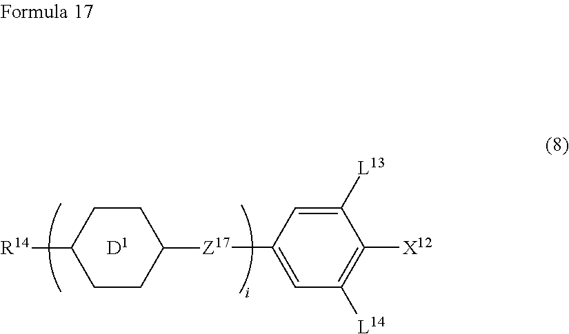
C1([Z17]C2CCC([R14])CC2)=CC([L14])=C([X12])C([L13])=C1.[D1]
